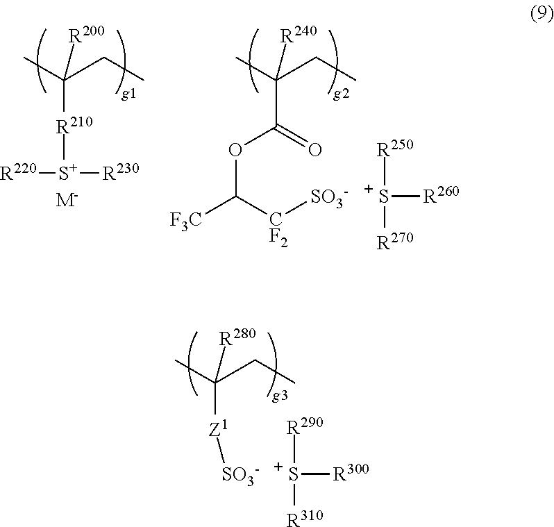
C([R210][S+]([R230])[R220])(C)(CC)[R200].[M-].C(C(=O)OC([CF2][SO3-])[F3C])(C)(CC)[R240].[R250][S+]([R270])[R260].[R290][S+]([R310])[R300].C([Z1][SO3-])(C)(CC)[R280]
